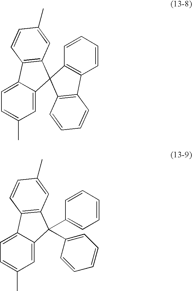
C12=CC=C(C)C=C1C(C1=CC=CC=C1)(C1=CC=CC=C1)C1=C2C=CC(C)=C1.C12=CC=C(C)C=C1C1(C3=C2C=CC(C)=C3)C2=C(C=CC=C2)C2=C1C=CC=C2
